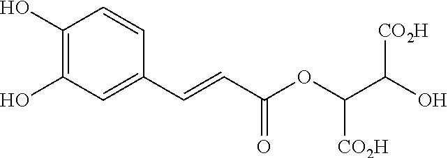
C1(O)=C(O)C=C(C=CC(OC(C(O)[CO2H])[CO2H])=O)C=C1
